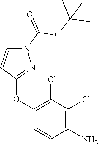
N1(C(=O)OC(C)(C)C)C=CC(OC2=C(Cl)C(Cl)=C(N)C=C2)=N1
